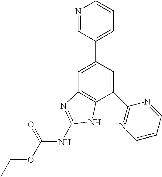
N1=CC(C2=CC3=C(C(C4=NC=CC=N4)=C2)NC(NC(OCC)=O)=N3)=CC=C1
